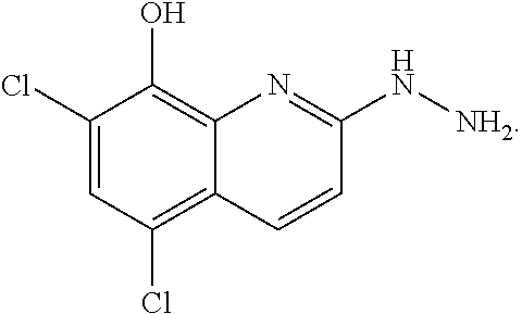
C1(Cl)=CC(Cl)=C2C(=C1O)N=C(N[NH2])C=C2
